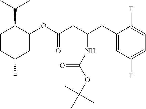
C1CC(C)CC(OC(CC(CC2=CC(F)=CC=C2F)NC(OC(C)(C)C)=O)=O)C1C(C)C
